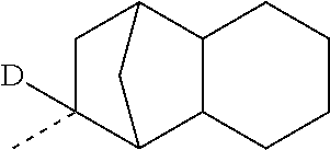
C1CCCC2C3CC([D])(C)C(C12)C3
